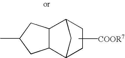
C12C3CCC(C1CC(C)C2)C3
